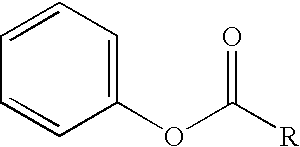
C1(OC([R])=O)=CC=CC=C1
